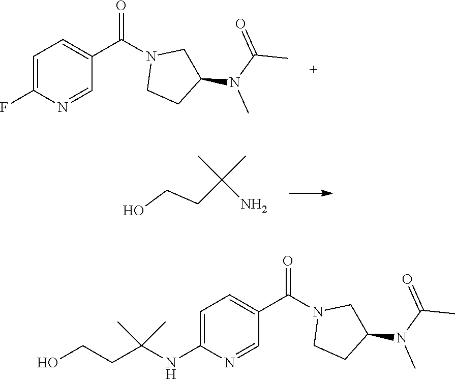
C1=NC(F)=CC=C1C(=O)N1CC(N(C)C(C)=O)CC1.NC(CCO)(C)C.C1=NC(NC(CCO)(C)C)=CC=C1C(=O)N1CC(N(C)C(C)=O)CC1
